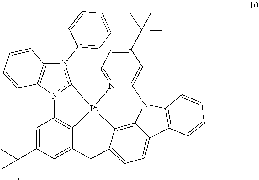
C12=CC(C(C)(C)C)=CC=N1[Pt]13C4=C(C=C(C(C)(C)C)C=C4CC4=CC=C5C(=C14)N2C1=C5C=CC=C1)n1c3n(C2=CC=CC=C2)C2=C1C=CC=C2
